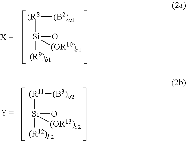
[Si](O)([(R8][(B2)a1])([(R9)b1])[(OR10)c1].[Si](O)([(R11][(B3)a2])([(R12)b2])[(OR13)c2]
